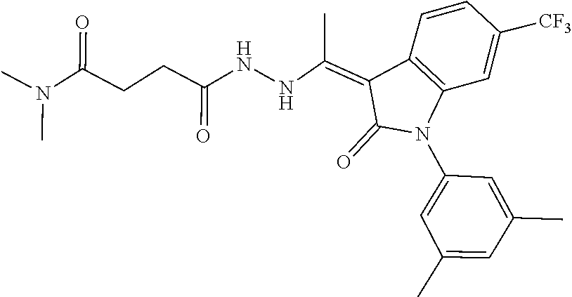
C1=C(C)C=C(C)C=C1N1C2=C(C=CC([CF3])=C2)C(=C(C)NNC(=O)CCC(N(C)C)=O)C1=O
